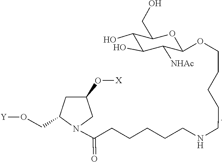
C1(CO[Y])CC(O[X])CN1C(=O)CCCCCNCCCCCOC1C([NHAc])C(O)C(O)C(CO)O1
